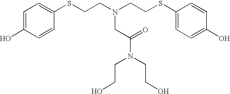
C1=C(O)C=CC(SCCN(CCSC2=CC=C(O)C=C2)CC(N(CCO)CCO)=O)=C1
